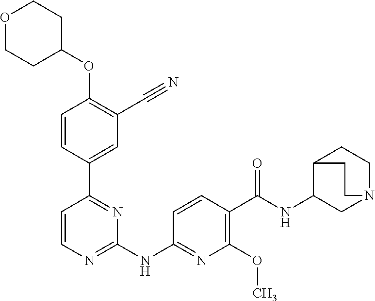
O(C1=C(C#N)C=C(C2=NC(NC3=NC(OC)=C(C(NC4CN5CCC4CC5)=O)C=C3)=NC=C2)C=C1)C1CCOCC1
